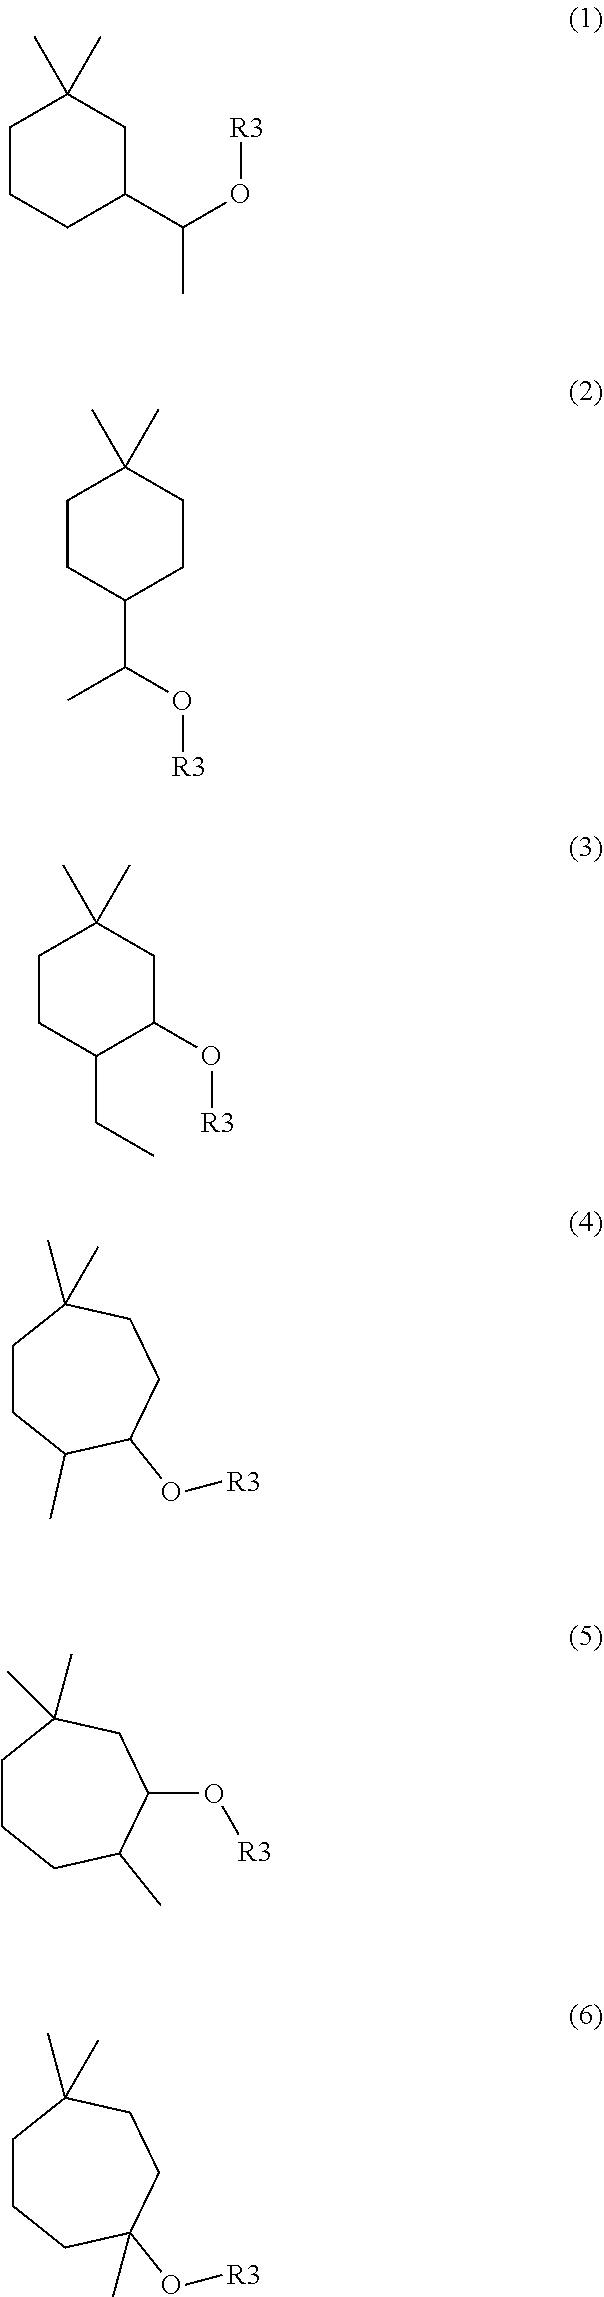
C1CCC(C(C)O[R3])CC1(C)C.C1CC(C(C)O[R3])CCC1(C)C.C1CC(CC)C(O[R3])CC1(C)C.C1CC(C)C(O[R3])CCC1(C)C.C1CCC(C)C(O[R3])CC1(C)C.C1CCC(O[R3])(C)CCC1(C)C
